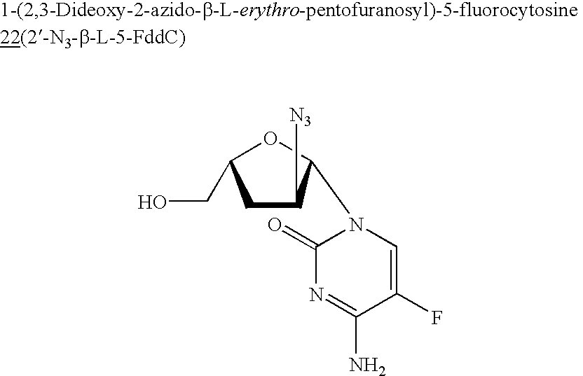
C1C([N3])C(N2C(=O)N=C(N)C(F)=C2)OC1CO
